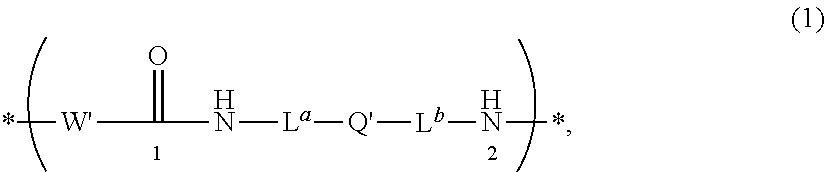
N([La][Q'][Lb]N*)C([W']*)=O
